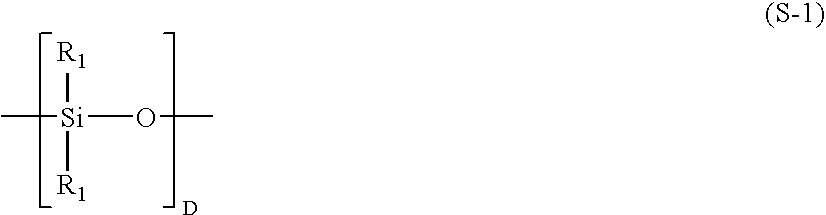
C[Si]([R1])([R1])OC
